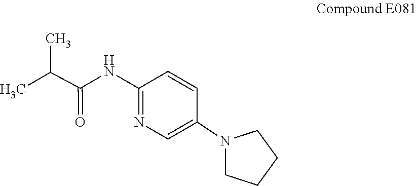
C(C(NC1=NC=C(N2CCCC2)C=C1)=O)(C)C
